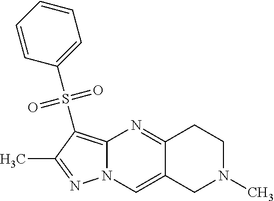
C12=C(S(C3=CC=CC=C3)(=O)=O)C(C)=NN1C=C1C(=N2)CCN(C)C1
